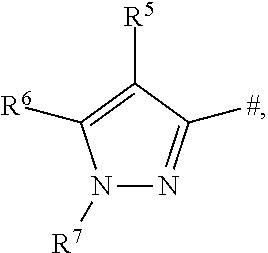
N1([R7])N=C([#])C([R5])=C1[R6]
